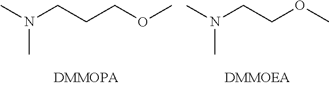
CN(CCCOC)C.CN(CCOC)C
